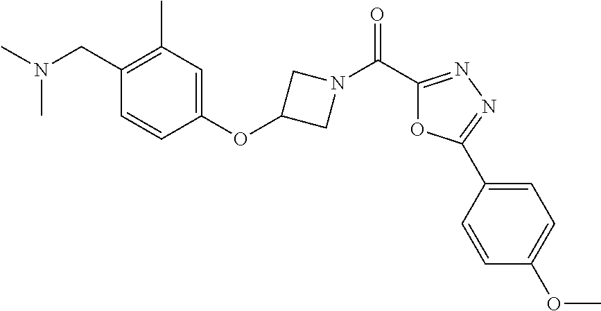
N(CC1=C(C)C=C(OC2CN(C(C3=NN=C(C4=CC=C(OC)C=C4)O3)=O)C2)C=C1)(C)C
